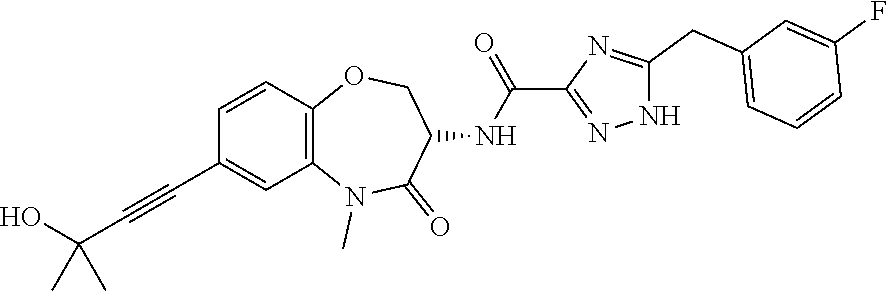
C1=CC2=C(C=C1C#CC(O)(C)C)N(C)C(=O)C(NC(=O)C1=NNC(CC3=CC=CC(F)=C3)=N1)CO2
